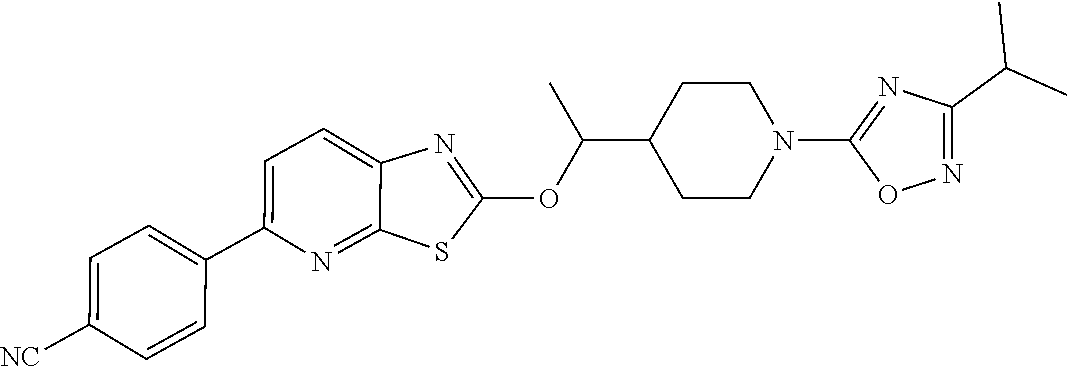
C1=C(C2=CC=C([NC])C=C2)N=C2C(=C1)N=C(OC(C1CCN(C3=NC(C(C)C)=NO3)CC1)C)S2
